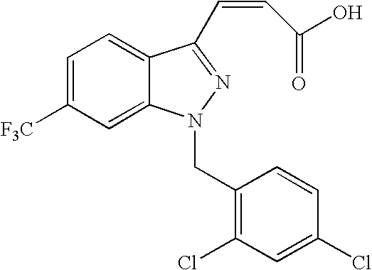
C1=C([F3C])C=C2C(=C1)C(C=CC(O)=O)=NN2CC1=C(Cl)C=C(Cl)C=C1
